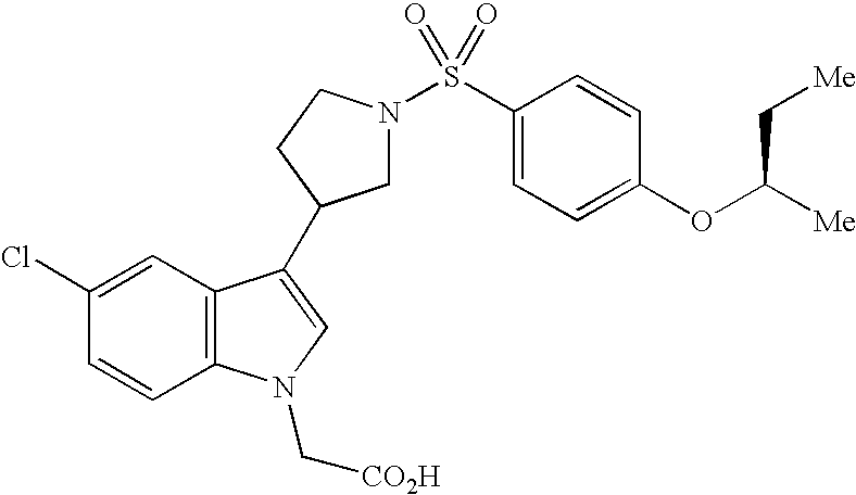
C1=CC2=C(C=C1Cl)C(C1CN(S(C3=CC=C(OC([Me])C[Me])C=C3)(=O)=O)CC1)=CN2C[CO2H]
